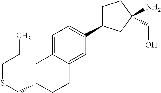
C1=C2C(=CC(C3CCC(CO)(N)C3)=C1)CCC(CSCCC)C2
